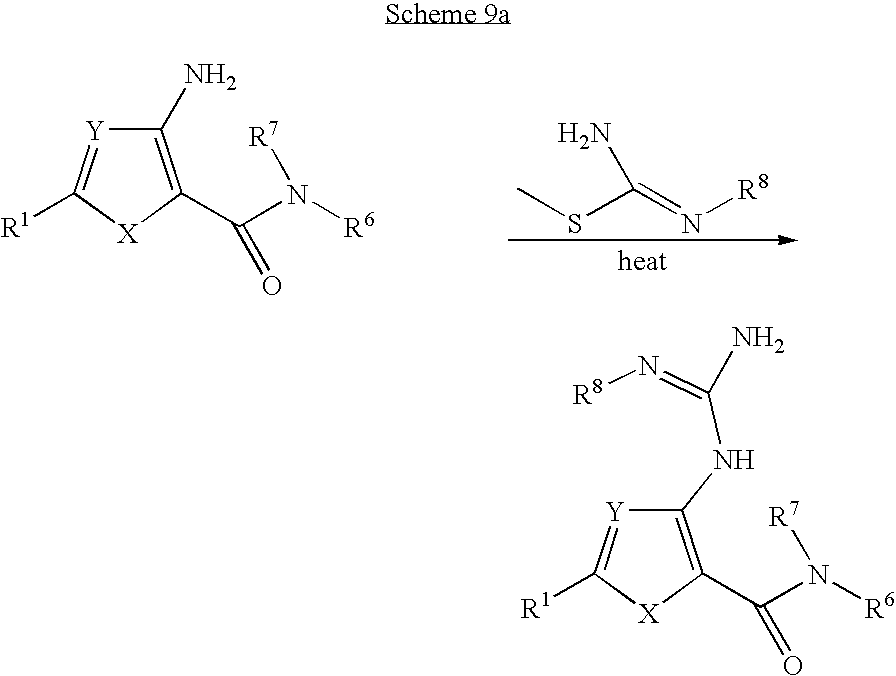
C1(NC(=N[R8])N)=C(C(N([R6])[R7])=O)[X]C([R1])=[Y]1.C1(N)=C(C(N([R6])[R7])=O)[X]C([R1])=[Y]1.CSC(=N[R8])N
